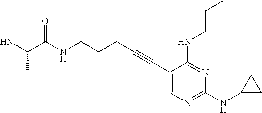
N(CCCC#CC1=CN=C(NC2CC2)N=C1NCCC)C(=O)C(NC)C
